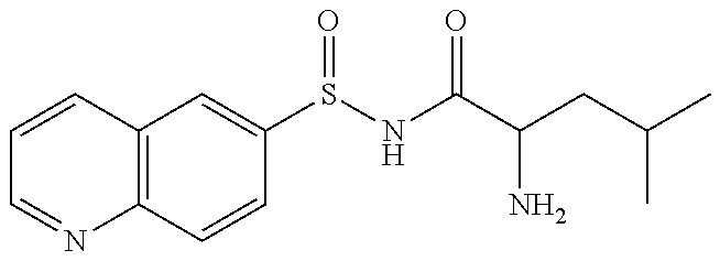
C12=C(C=CC(S(NC(C(CC(C)C)N)=O)=O)=C1)N=CC=C2
